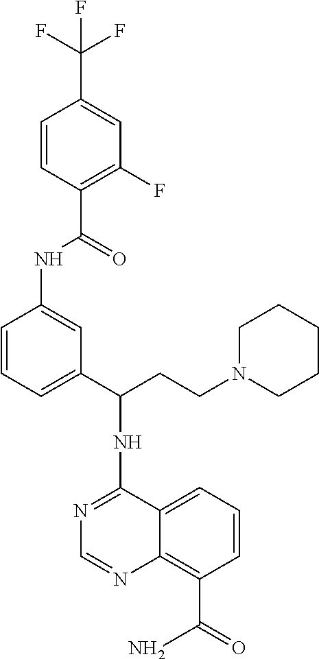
C1=CC=C(C(CCN2CCCCC2)NC2=NC=NC3=C(C(=O)N)C=CC=C23)C=C1NC(=O)C1=C(F)C=C(C(F)(F)F)C=C1
